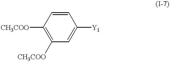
C1([CH3COO])=C([CH3COO])C=C([Y1])C=C1
